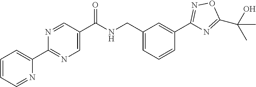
C1(CNC(C2=CN=C(C3=CC=CC=N3)N=C2)=O)=CC=CC(C2=NOC(C(C)(O)C)=N2)=C1
